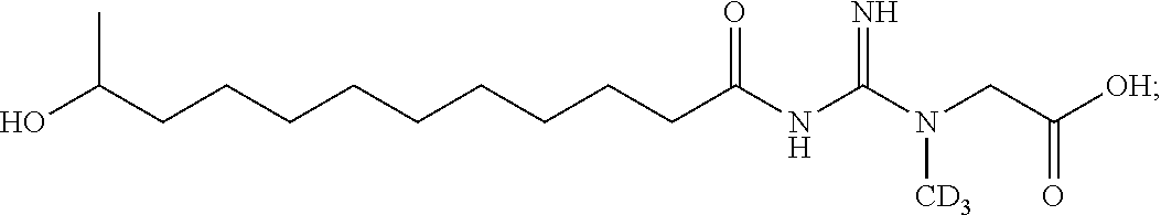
C(CCCCCCCCC(NC(N(CC([OH])=O)[CD3])=N)=O)C(O)C
